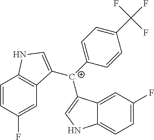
C12=CC(F)=CC=C1NC=C2[C+](C1=CC=C(C(F)(F)F)C=C1)C1=CNC2=C1C=C(F)C=C2
